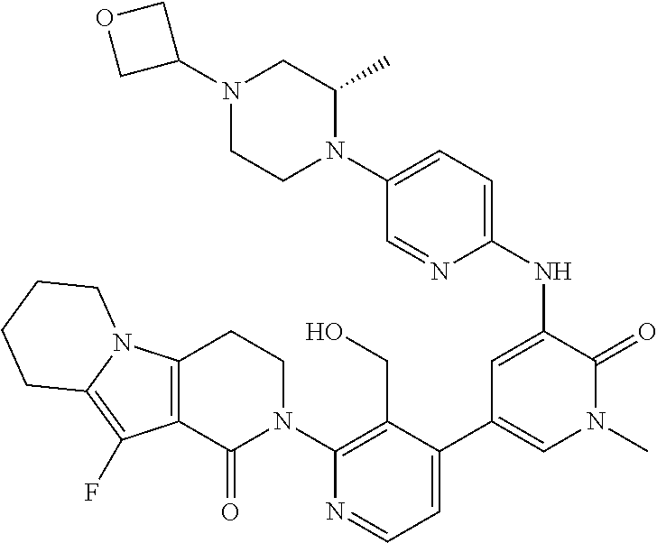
C1=C(C2=CN(C)C(=O)C(NC3=CC=C(N4C(C)CN(C5COC5)CC4)C=N3)=C2)C(CO)=C(N2CCC3=C(C2=O)C(F)=C2N3CCCC2)N=C1
